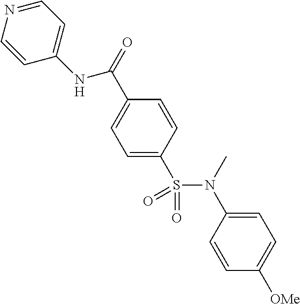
C1=C(N(C)S(C2=CC=C(C(NC3=CC=NC=C3)=O)C=C2)(=O)=O)C=CC([OMe])=C1
